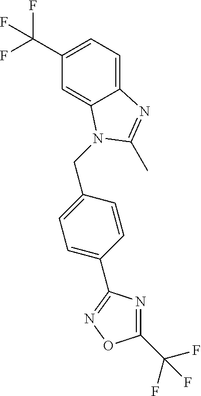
C12=CC=C(C(F)(F)F)C=C1N(CC1=CC=C(C3=NOC(C(F)(F)F)=N3)C=C1)C(C)=N2
